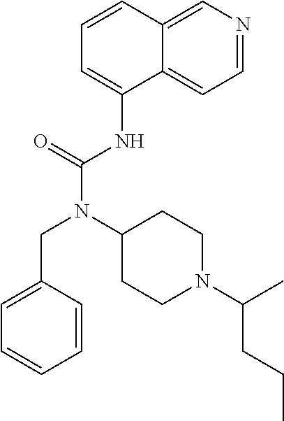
C1=CC2=CN=CC=C2C(NC(N(C2CCN(C(C)CCC)CC2)CC2=CC=CC=C2)=O)=C1
